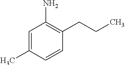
C1=C(C)C=CC(CCC)=C1N
